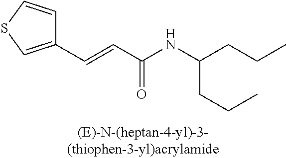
C1(C=CC(NC(CCC)CCC)=O)=CSC=C1
